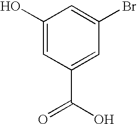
C1(O)=CC(C(O)=O)=CC(Br)=C1
